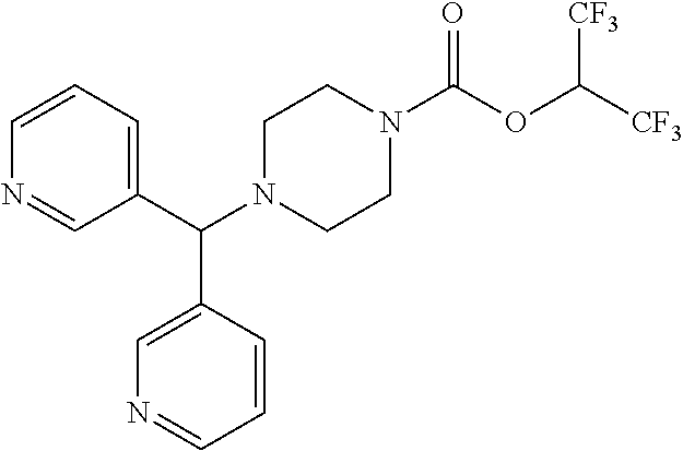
C1=CC=C(C(N2CCN(C(OC([CF3])[CF3])=O)CC2)C2=CN=CC=C2)C=N1
